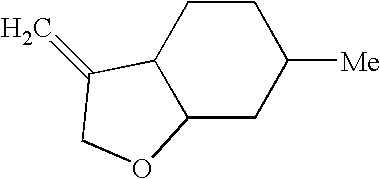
C1CC2C(=C)COC2CC1[Me]
